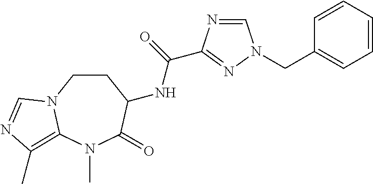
C1CN2C(=C(C)N=C2)N(C)C(=O)C1NC(=O)C1=NN(CC2=CC=CC=C2)C=N1
